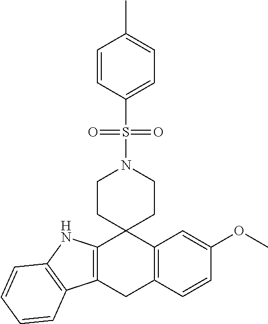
C1=CC(S(=O)(=O)N2CCC3(CC2)C2=C(CC4=C3NC3=C4C=CC=C3)C=CC(OC)=C2)=CC=C1C
